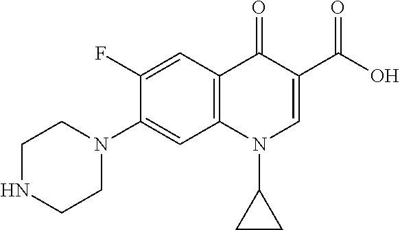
C1=C(F)C(N2CCNCC2)=CC2=C1C(=O)C(C(O)=O)=CN2C1CC1
